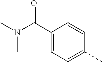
C1(C(N(C)C)=O)=CC=C(C)C=C1
